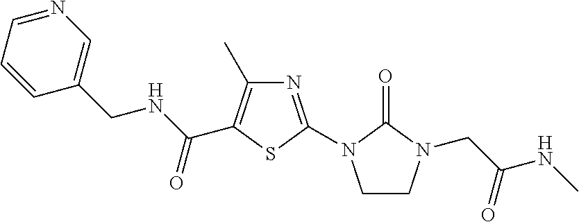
N1=C(N2CCN(CC(=O)NC)C2=O)SC(C(NCC2=CN=CC=C2)=O)=C1C
